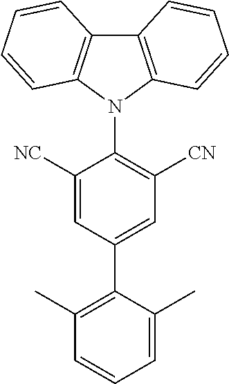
C12=C(N(C3=C([CN])C=C(C4=C(C)C=CC=C4C)C=C3[NC])C3=C1C=CC=C3)C=CC=C2
